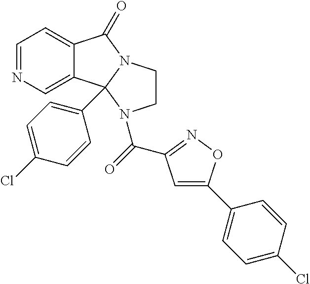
C1=NC=C2C(=C1)C(=O)N1CCN(C(=O)C3=NOC(C4=CC=C(Cl)C=C4)=C3)C21C1=CC=C(Cl)C=C1
